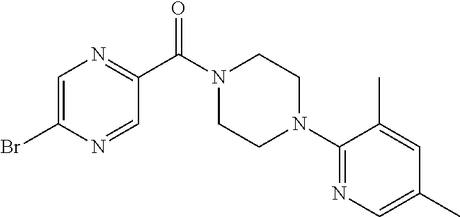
C1=C(Br)N=CC(C(N2CCN(C3=NC=C(C)C=C3C)CC2)=O)=N1
